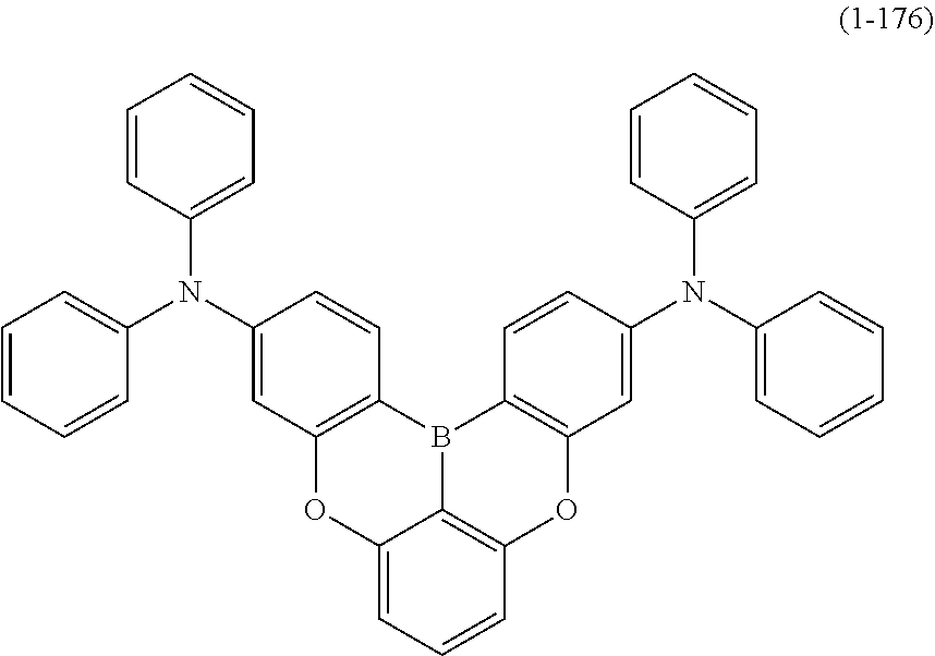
C12=C(B3C4=C(OC5=C3C=CC(N(C3=CC=CC=C3)C3=CC=CC=C3)=C5)C=CC=C4O1)C=CC(N(C1=CC=CC=C1)C1=CC=CC=C1)=C2
